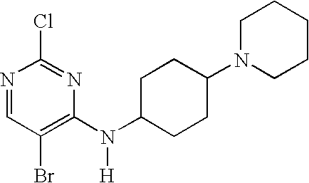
N1=CC(Br)=C(N(C2CCC(N3CCCCC3)CC2)[H])N=C1Cl
